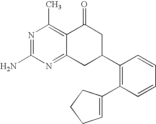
C12=NC(N)=NC(C)=C1C(=O)CC(C1=C(C3=CCCC3)C=CC=C1)C2
